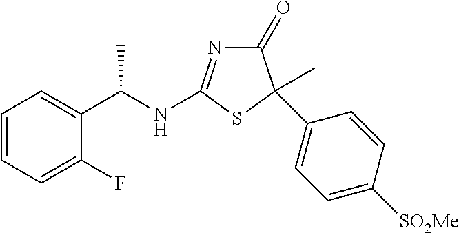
C1=CC=C(F)C(C(NC2=NC(=O)C(C3=CC=C([SO2Me])C=C3)(C)S2)C)=C1
